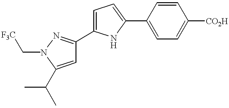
C1=CC(C2=CC=C(C3=NN(C[F3C])C(C(C)C)=C3)N2)=CC=C1[CO2H]
